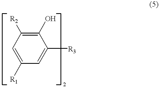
C1=C([R1])C=C([R3])C(O)=C1[R2]
